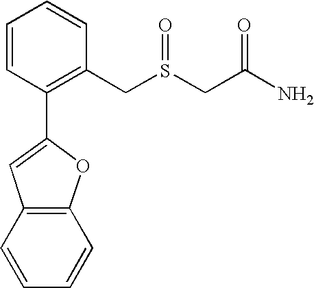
C1=CC(C2=CC3=C(O2)C=CC=C3)=C(CS(CC(N)=O)=O)C=C1
